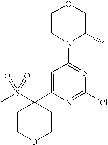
C1=C(C2(S(C)(=O)=O)CCOCC2)N=C(Cl)N=C1N1CCOCC1C
